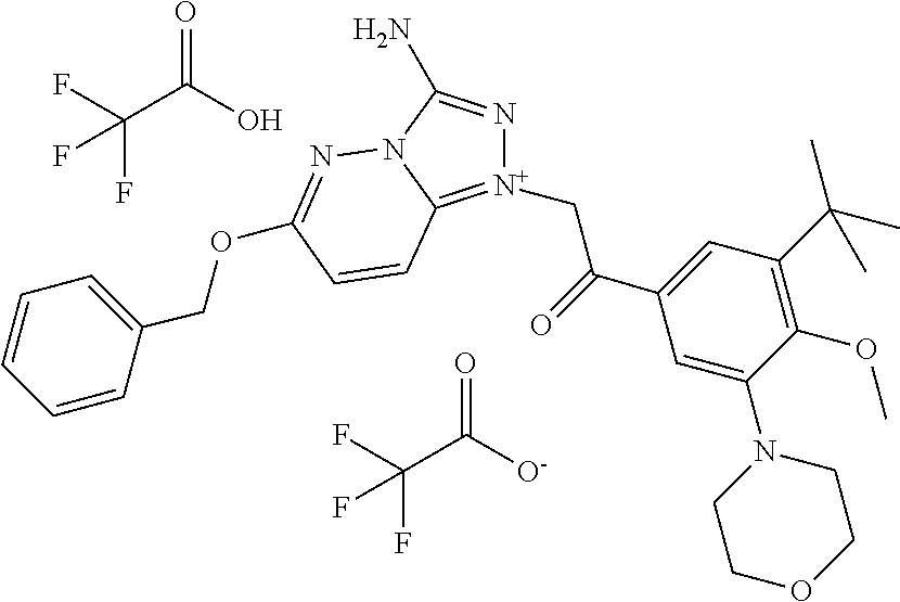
FC(C([O-])=O)(F)F.C(C1=CC(C(C)(C)C)=C(OC)C(N2CCOCC2)=C1)(=O)C[N+]1=C2N(C(N)=N1)N=C(OCC1=CC=CC=C1)C=C2.FC(C(O)=O)(F)F
